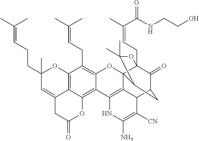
C12=C3C(=C4C(=C1CC=C(C)C)OC15C6(CC=C(C)C(NCCO)=O)C(=O)C(CC1C(C)(C)O6)C1C5=C4NC(N)=C1[CN])OC(=O)CC3=CC(CCC=C(C)C)(C)O2
